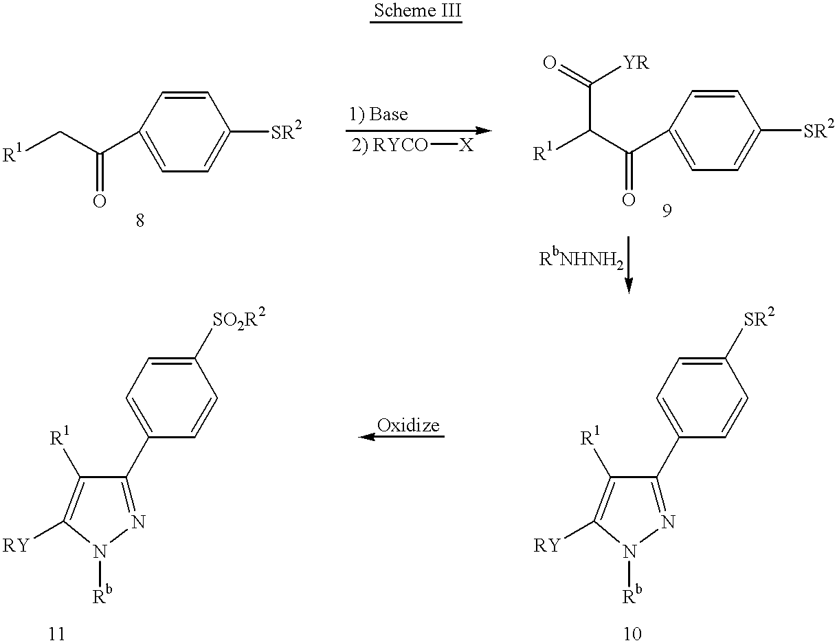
C1(C(C[R1])=O)=CC=C([SR2])C=C1.[2) RYCO][X].C1=C([SR2])C=CC(C(C([R1])C([YR])=O)=O)=C1.N1=C(C2=CC=C([SO2R2])C=C2)C([R1])=C([RY])N1[Rb].N1=C(C2=CC=C([SR2])C=C2)C([R1])=C([RY])N1[Rb]
